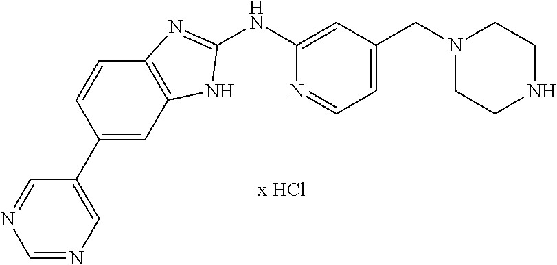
C1(NC2=CC(CN3CCNCC3)=CC=N2)=NC2=C(N1)C=C(C1=CN=CN=C1)C=C2
